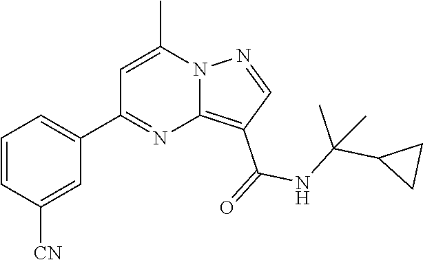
C12=C(C(=O)NC(C3CC3)(C)C)C=NN1C(C)=CC(C1=CC=CC([CN])=C1)=N2
